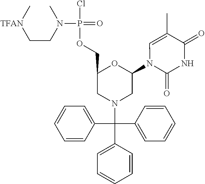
C1=C(C(C2=CC=CC=C2)(C2=CC=CC=C2)N2CC(N3C(=O)NC(=O)C(C)=C3)OC(COP(=O)(Cl)N(CC[TFAN]C)C)C2)C=CC=C1
